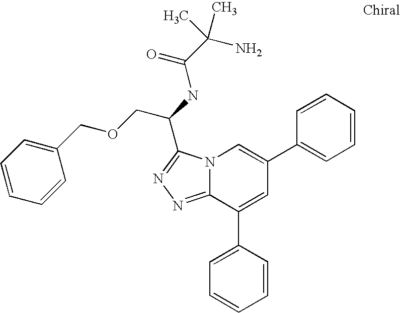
N12C(=NN=C1C(NC(C(N)(C)C)=O)COCC1=CC=CC=C1)C(C1=CC=CC=C1)=CC(C1=CC=CC=C1)=C2
